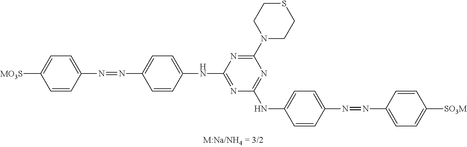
C1=C([MO3S])C=CC(N=NC2=CC=C(NC3=NC(NC4=CC=C(N=NC5=CC=C([SO3M])C=C5)C=C4)=NC(N4CCSCC4)=N3)C=C2)=C1
